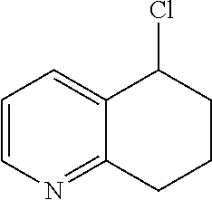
C1=CN=C2C(=C1)C(Cl)CCC2
